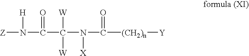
[Z]N([H])C(=O)C([W])([W])N(C([(CH2)n][Y])=O)[X]
